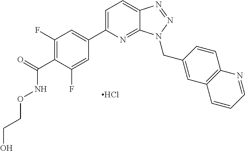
C1(F)=C(C(=O)NOCCO)C(F)=CC(C2=CC=C3C(=N2)N(CC2=CC4=C(C=C2)N=CC=C4)N=N3)=C1.Cl
